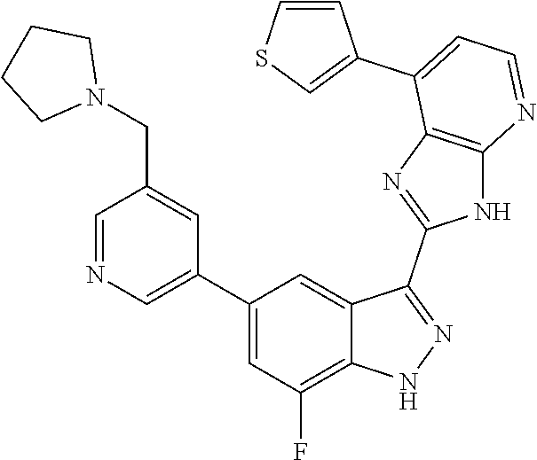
C1=NC=C(C2=CC(F)=C3C(=C2)C(C2=NC4=C(N2)N=CC=C4C2=CSC=C2)=NN3)C=C1CN1CCCC1
